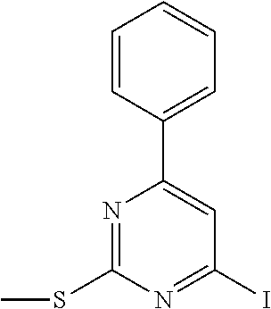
C1(C2=CC(I)=NC(SC)=N2)=CC=CC=C1
